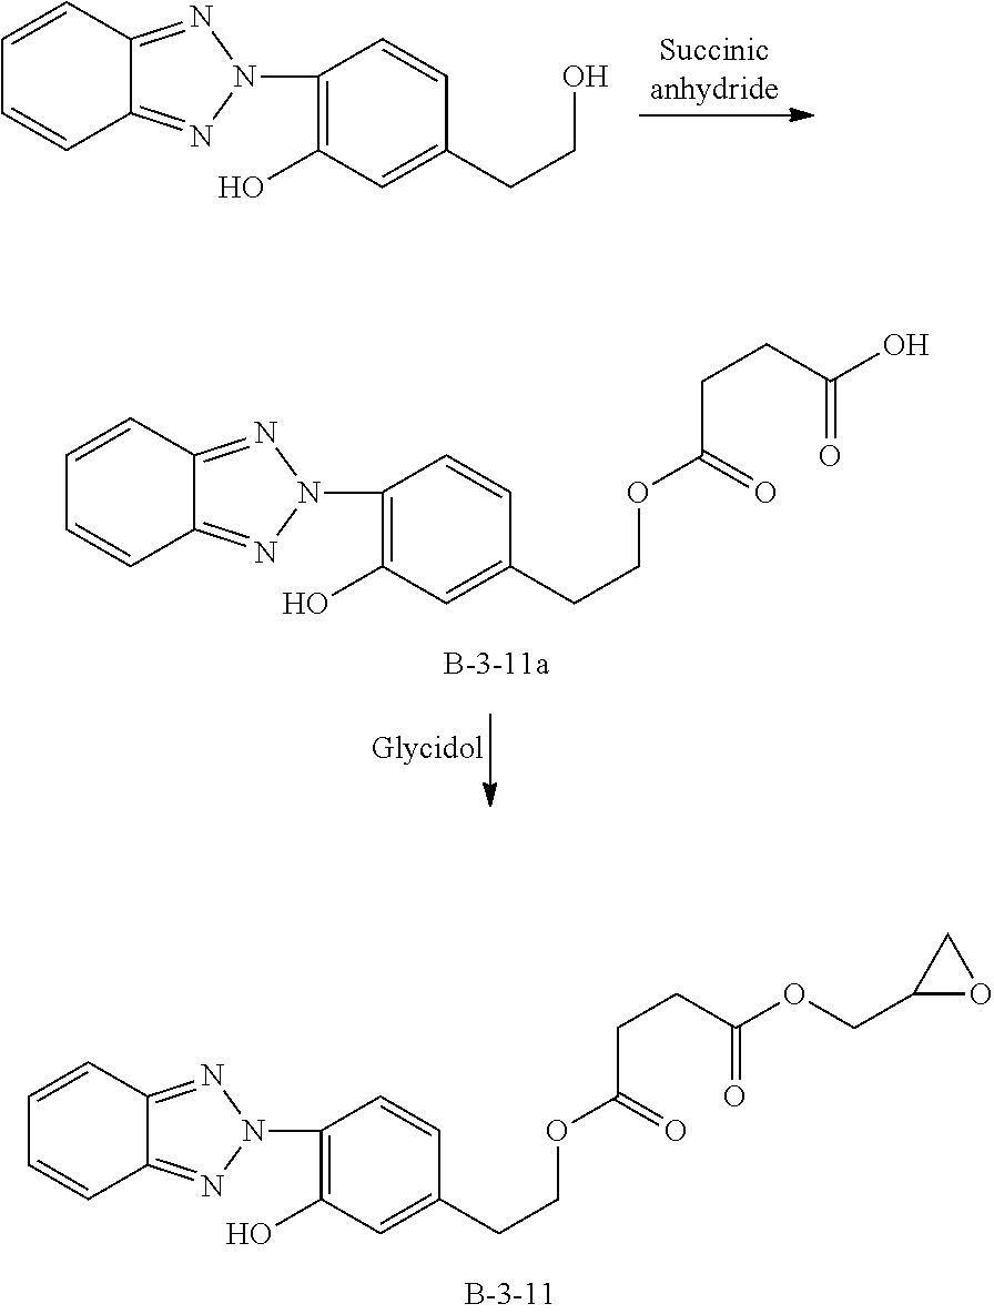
C1=CC2=NN(C3=C(O)C=C(CCOC(CCC(OCC4OC4)=O)=O)C=C3)N=C2C=C1.C1=CC2=NN(C3=C(O)C=C(CCO)C=C3)N=C2C=C1.C1=CC2=NN(C3=C(O)C=C(CCOC(CCC(O)=O)=O)C=C3)N=C2C=C1
